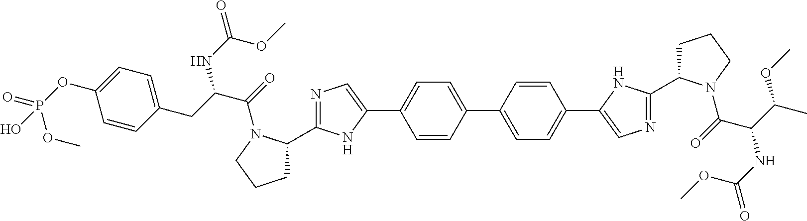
C1=CC(C2=CC=C(C3=CN=C(C4CCCN4C(=O)C(C(C)OC)NC(=O)OC)N3)C=C2)=CC=C1C1=CN=C(C2CCCN2C(=O)C(CC2=CC=C(OP(=O)(OC)O)C=C2)NC(=O)OC)N1
